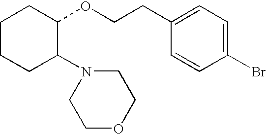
C1CCC(N2CCOCC2)C(OCCC2=CC=C(Br)C=C2)C1
